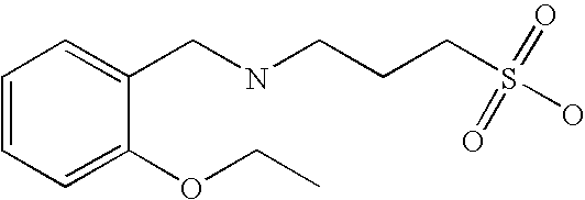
C1=CC=C(OCC)C(CNCCCS(=O)(O)=O)=C1
